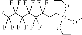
FC(C(C(C(C(C(CC[Si](OCC)(OCC)OC)(F)F)(F)F)(F)F)(F)F)(F)F)(F)F
